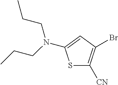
S1C([CN])=C(Br)C=C1N(CCC)CCC
